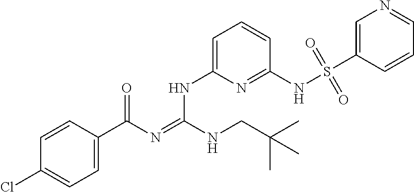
C1=CC(C(N=C(NCC(C)(C)C)NC2=CC=CC(NS(C3=CN=CC=C3)(=O)=O)=N2)=O)=CC=C1Cl
